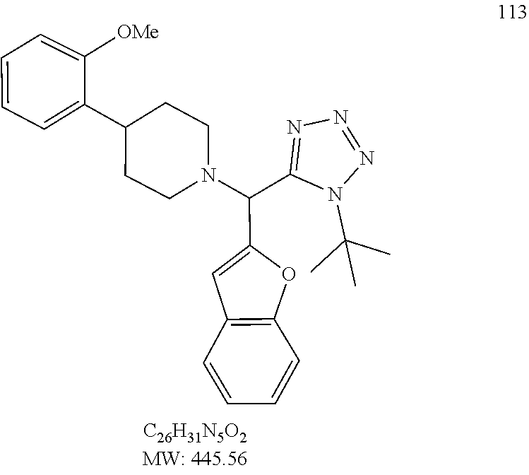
N1(C(C)(C)C)N=NN=C1C(N1CCC(C2=CC=CC=C2[OMe])CC1)C1=CC2=C(O1)C=CC=C2
